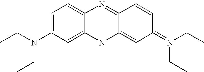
C1=C(N(CC)CC)C=C2C(=C1)N=C1C(=CC(=N(CC)CC)C=C1)N2
